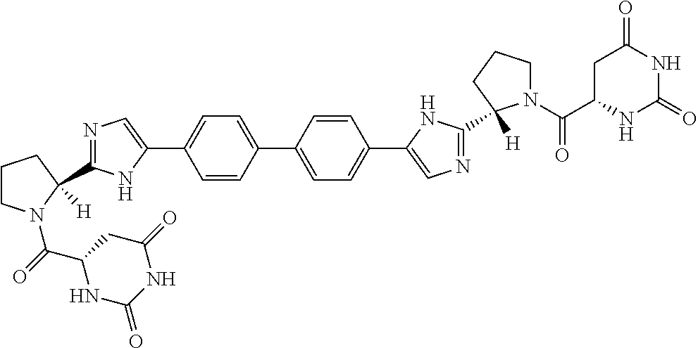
C1=CC(C2=CC=C(C3=CN=C(C4([H])N(C(C5NC(=O)NC(=O)C5)=O)CCC4)N3)C=C2)=CC=C1C1=CN=C(C2([H])N(C(=O)C3NC(=O)NC(=O)C3)CCC2)N1
